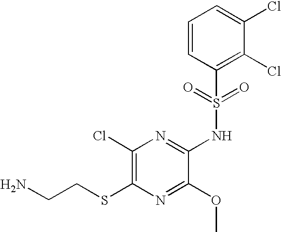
C1(Cl)=C(SCCN)N=C(OC)C(NS(C2=C(Cl)C(Cl)=CC=C2)(=O)=O)=N1
